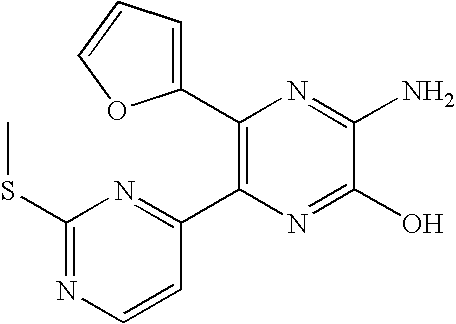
C1(C2=C(C3=NC(SC)=NC=C3)N=C(O)C(N)=N2)=CC=CO1
